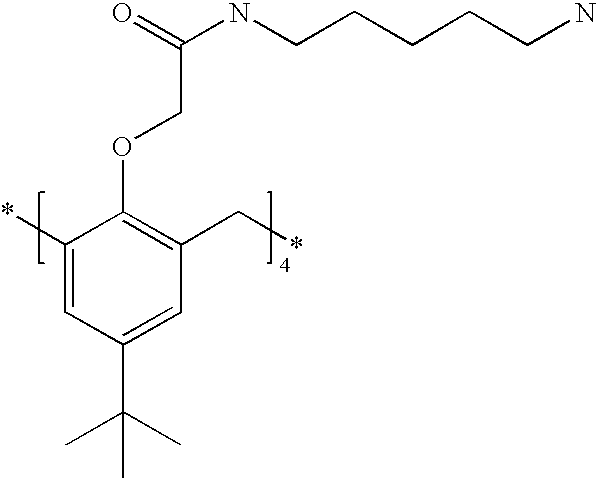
C1(*)=CC(C(C)(C)C)=CC(C*)=C1OCC(NCCCCCN)=O
